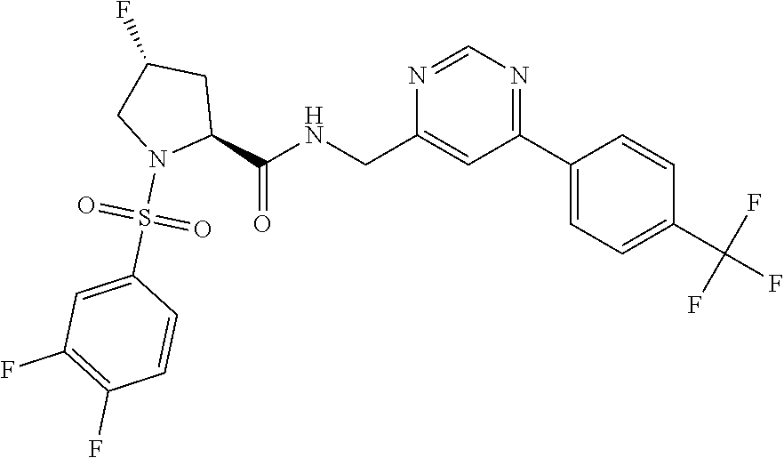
C1(CNC(C2CC(F)CN2S(C2=CC(F)=C(F)C=C2)(=O)=O)=O)=CC(C2=CC=C(C(F)(F)F)C=C2)=NC=N1
